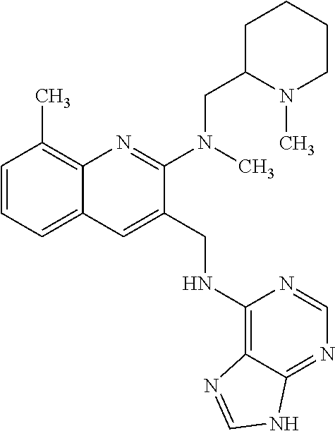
C1=CC=C2C(=C1C)N=C(N(C)CC1N(C)CCCC1)C(CNC1=C3C(=NC=N1)NC=N3)=C2
